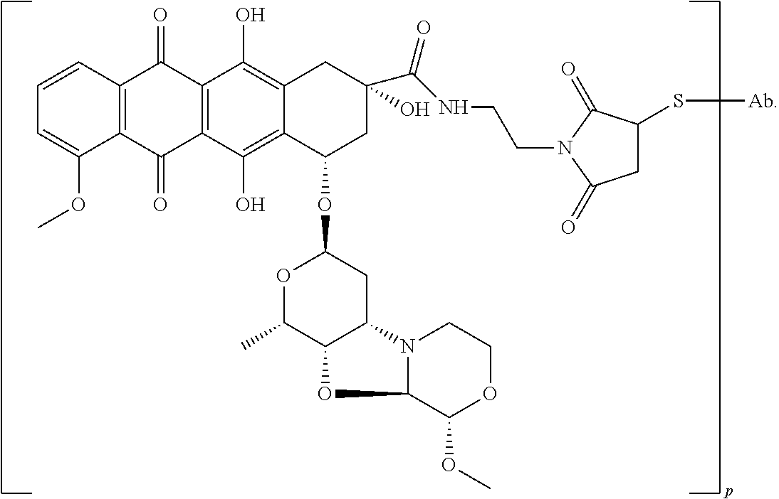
C12=C(C(O)=C3C(=C1O)CC(O)(C(NCCN1C(=O)CC(S[Ab])C1=O)=O)CC3OC1OC(C)C3C(C1)N1C(C(OC)OCC1)O3)C(=O)C1=C(C2=O)C=CC=C1OC
